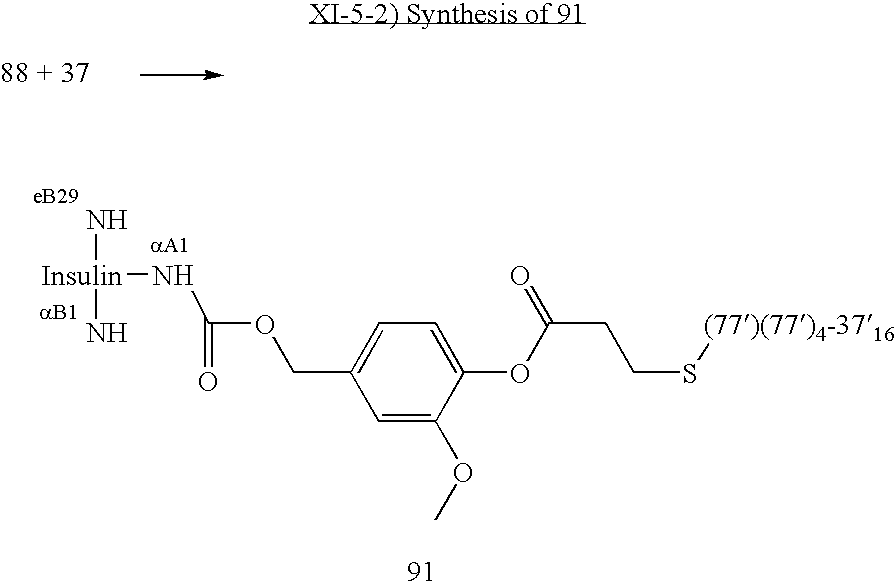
[Insulin](NC(OCC1=CC=C(OC(CCS[(77)(77)4-3716])=O)C(OC)=C1)=O)(N)N
